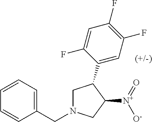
C1=CC=C(CN2CC(C3=CC(F)=C(F)C=C3F)C([N+]([O-])=O)C2)C=C1
